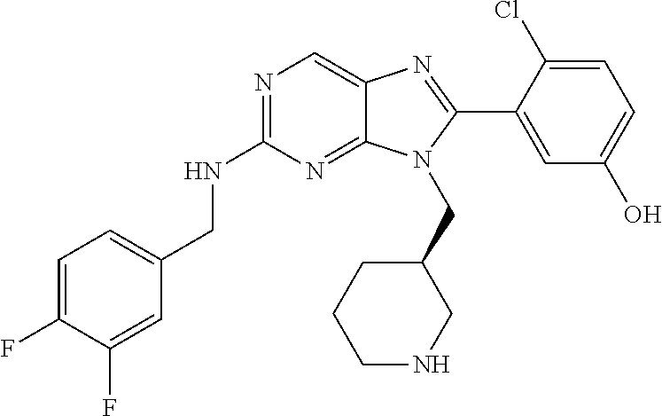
C1=C(F)C(F)=CC(CNC2=NC=C3C(=N2)N(CC2CCCNC2)C(C2=CC(O)=CC=C2Cl)=N3)=C1
